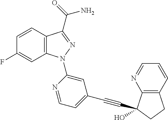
C12=C(N(C3=CC(C#CC4(O)C5=C(CC4)C=CC=N5)=CC=N3)N=C1C(N)=O)C=C(F)C=C2
